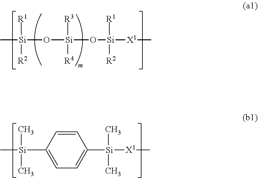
C[Si]([R1])([R2])O[Si]([R3])([R4])O[Si]([R1])([R2])[X1]C.C1=CC([Si](C)(C)C)=CC=C1[Si](C)(C)[X1]C
